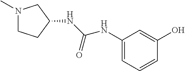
C1(NC(NC2CN(C)CC2)=O)=CC=CC(O)=C1
